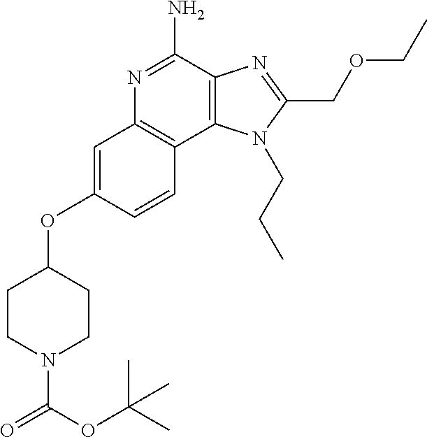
N1=C(N)C2=C(C3=C1C=C(OC1CCN(C(=O)OC(C)(C)C)CC1)C=C3)N(CCC)C(COCC)=N2
